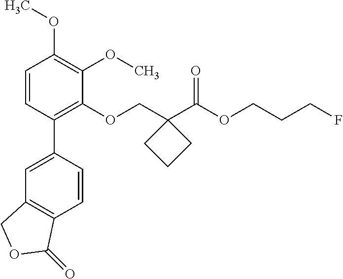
C1=CC(C2=CC3=C(C=C2)C(=O)OC3)=C(OCC2(C(OCCCF)=O)CCC2)C(OC)=C1OC
